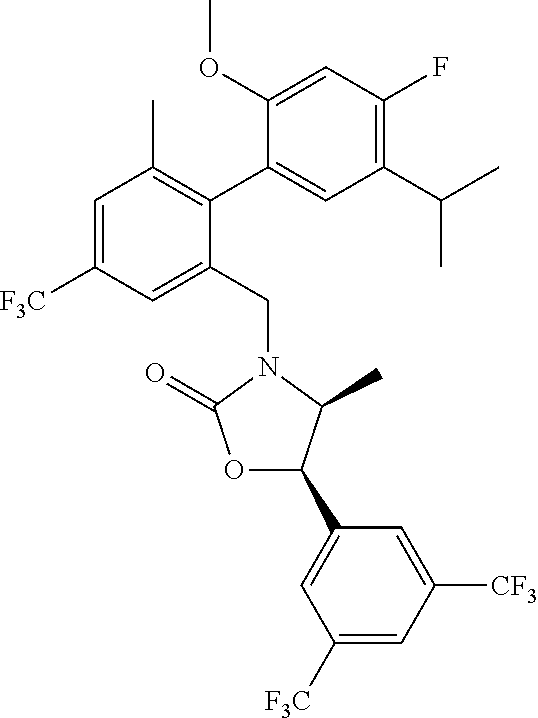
C1(C(C)C)=C(F)C=C(OC)C(C2=C(C)C=C([F3C])C=C2CN2C(C)C(C3=CC([F3C])=CC([CF3])=C3)OC2=O)=C1
